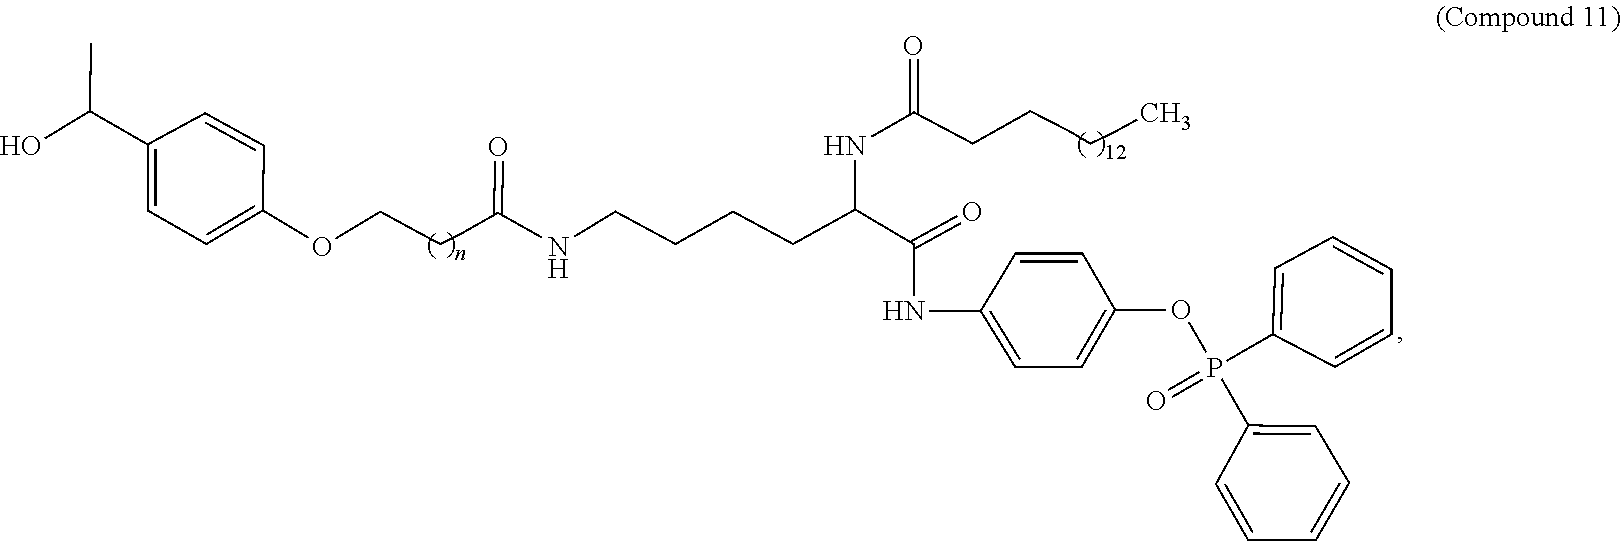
C1(P(OC2=CC=C(NC(C(CCCCNC(CCCCOC3=CC=C(C(O)C)C=C3)=O)NC(CCCCCC)=O)=O)C=C2)(C2=CC=CC=C2)=O)=CC=CC=C1
